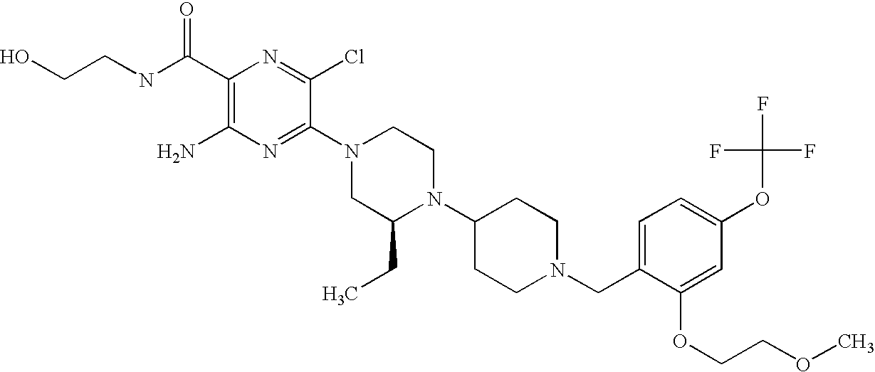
C1(C(NCCO)=O)=C(N)N=C(N2CC(CC)N(C3CCN(CC4=CC=C(OC(F)(F)F)C=C4OCCOC)CC3)CC2)C(Cl)=N1
